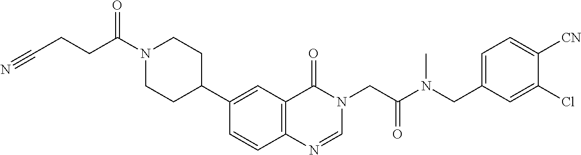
C1=CC2=C(C=C1C1CCN(C(=O)CCC#N)CC1)C(=O)N(CC(=O)N(CC1=CC=C([CN])C(Cl)=C1)C)C=N2
